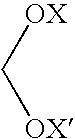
[OX]C[OX]
